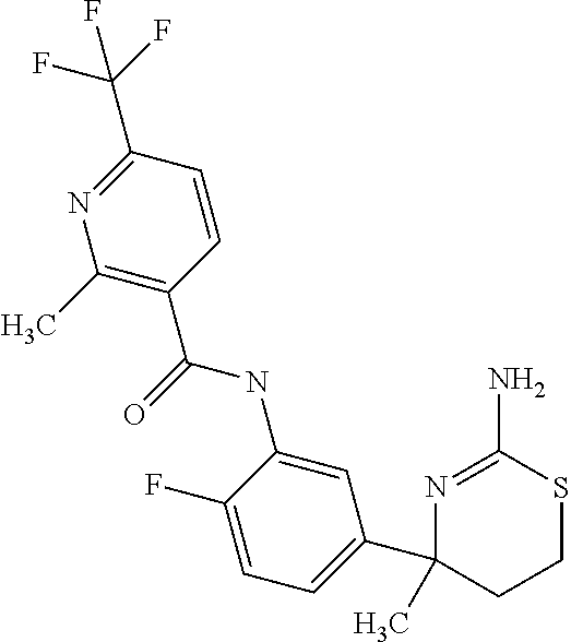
C1(C(=O)NC2=CC(C3(C)CCSC(N)=N3)=CC=C2F)=C(C)N=C(C(F)(F)F)C=C1
